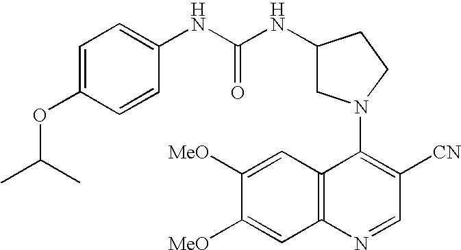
C1(N2CC(NC(NC3=CC=C(OC(C)C)C=C3)=O)CC2)=C([CN])C=NC2=C1C=C([MeO])C([MeO])=C2
